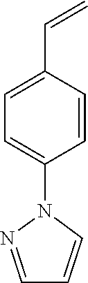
C(=C)C1=CC=C(N2N=CC=C2)C=C1
